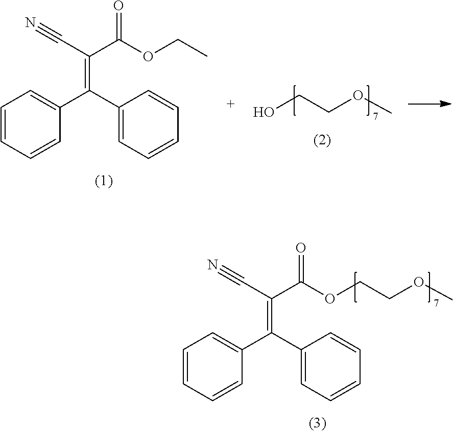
OCCOC.C(=C(C1=CC=CC=C1)C1=CC=CC=C1)(C#N)C(OCC)=O.C(=C(C1=CC=CC=C1)C1=CC=CC=C1)(C#N)C(OCCOC)=O
